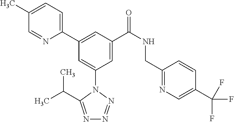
C1(C)=CC=C(C2=CC(C(NCC3=NC=C(C(F)(F)F)C=C3)=O)=CC(N3C(C(C)C)=NN=N3)=C2)N=C1
